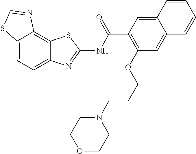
C12=CC=C3C(=C1N=CS2)SC(NC(C1=C(OCCCN2CCOCC2)C=C2C(=C1)C=CC=C2)=O)=N3
